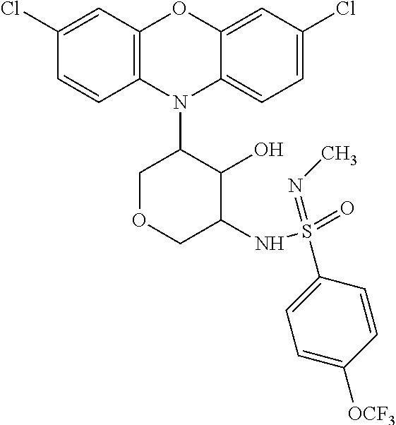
N1(C2COCC(NS(=O)(=NC)C3=CC=C([OCF3])C=C3)C2O)C2=C(C=C(Cl)C=C2)OC2=CC(Cl)=CC=C12
